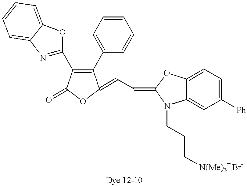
C1(C2=CC=CC=C2)=C(C2=NC3=CC=CC=C3O2)C(=O)OC1=CC=C1OC2=CC=C([Ph])C=C2N1CCC[N(Me)3+ Br-]
